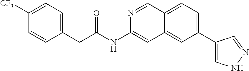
C(C(=O)NC1=CC2=CC(C3=CNN=C3)=CC=C2C=N1)C1=CC=C([CF3])C=C1
